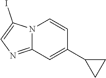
N12C(=NC=C1I)C=C(C1CC1)C=C2
